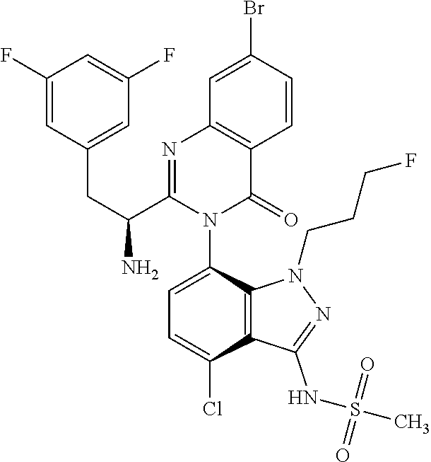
C1(F)=CC(CC(C2=NC3=C(C(=O)N2C2=CC=C(Cl)C4=C2N(CCCF)N=C4NS(=O)(=O)C)C=CC(Br)=C3)N)=CC(F)=C1
